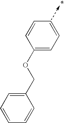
C1(OCC2=CC=CC=C2)=CC=CC=C1
